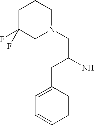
C1C(F)(F)CN(CC(CC2=CC=CC=C2)N)CC1
